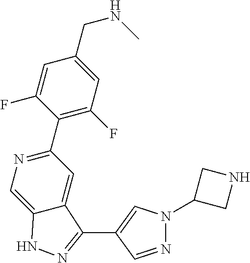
C1(C2=NC=C3C(=C2)C(C2=CN(C4CNC4)N=C2)=NN3)=C(F)C=C(CNC)C=C1F
